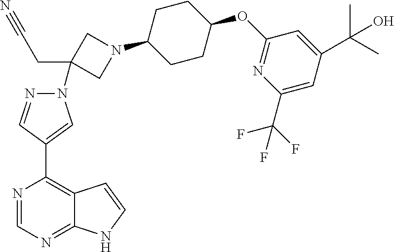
C1CC(OC2=NC(C(F)(F)F)=CC(C(C)(C)O)=C2)CCC1N1CC(N2N=CC(C3=C4C(=NC=N3)NC=C4)=C2)(CC#N)C1
